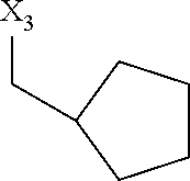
C1CCC(C[X3])C1
